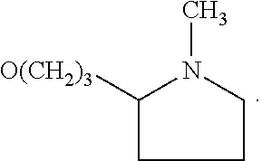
C1([O(CH2)3])CCCN1C
